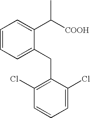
C1=CC=C(CC2=C(Cl)C=CC=C2Cl)C(C([COOH])C)=C1
